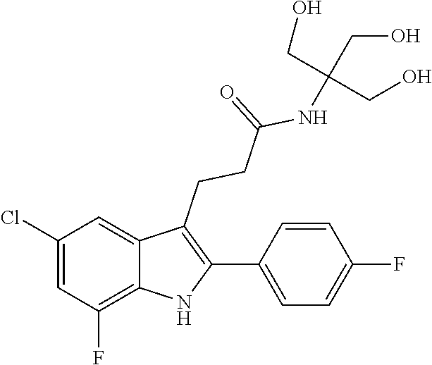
C(CO)(NC(CCC1=C(C2=CC=C(F)C=C2)NC2=C(F)C=C(Cl)C=C12)=O)(CO)CO
